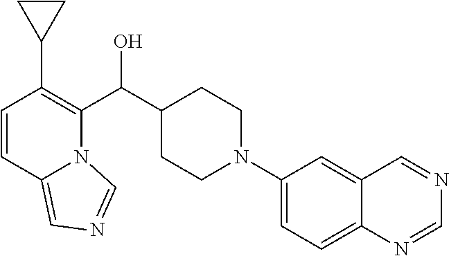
C(O)(C1CCN(C2=CC=C3C(=C2)C=NC=N3)CC1)C1=C(C2CC2)C=CC2=CN=CN12
